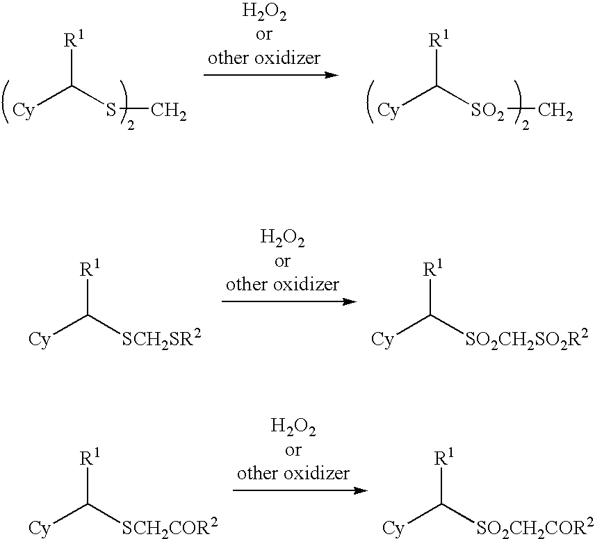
[Cy]C([SCH2COR2])[R1].[Cy]C([SO2CH2COR2])[R1].[H2O2orother oxidizer].[Cy]C([SCH2SR2])[R1].[Cy]C([SO2CH2SO2R2])[R1].[H2O2orother oxidizer].[Cy]C(SC)[R1].[Cy]C([SO2]C)[R1].[H2O2orother oxidizer]
